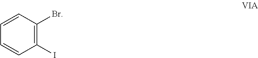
C1(I)=C(Br)C=CC=C1
